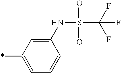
C1(NS(C(F)(F)F)(=O)=O)=CC(*)=CC=C1
